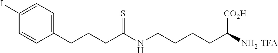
C1(I)=CC=C(CCCC(NCCCCC([NH2TFA])[CO2H])=S)C=C1
